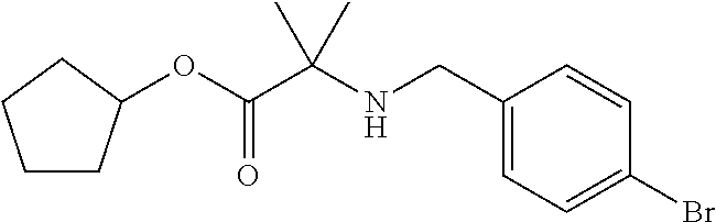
C(C(NCC1=CC=C(Br)C=C1)(C)C)(OC1CCCC1)=O
